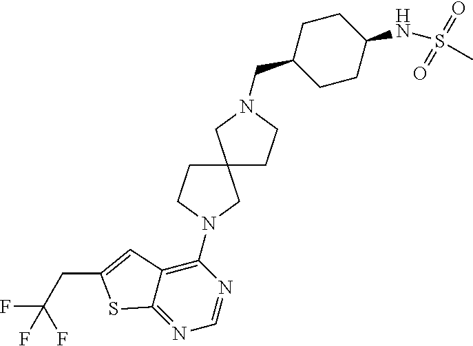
C1CC(NS(=O)(=O)C)CCC1CN1CCC2(C1)CCN(C1=C3C(=NC=N1)SC(CC(F)(F)F)=C3)C2
